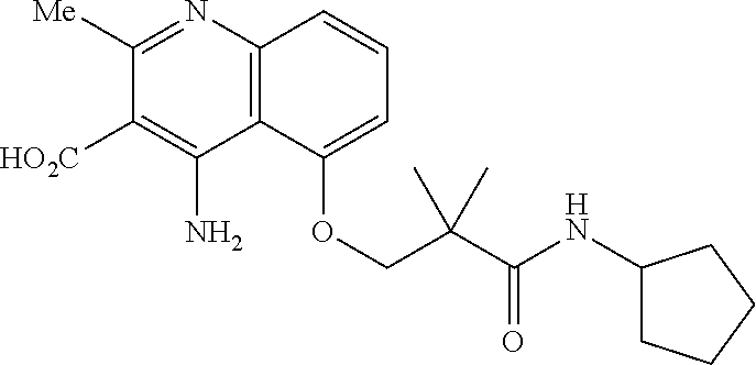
C1([Me])=NC2=C(C(N)=C1[HO2C])C(OCC(C(NC1CCCC1)=O)(C)C)=CC=C2
